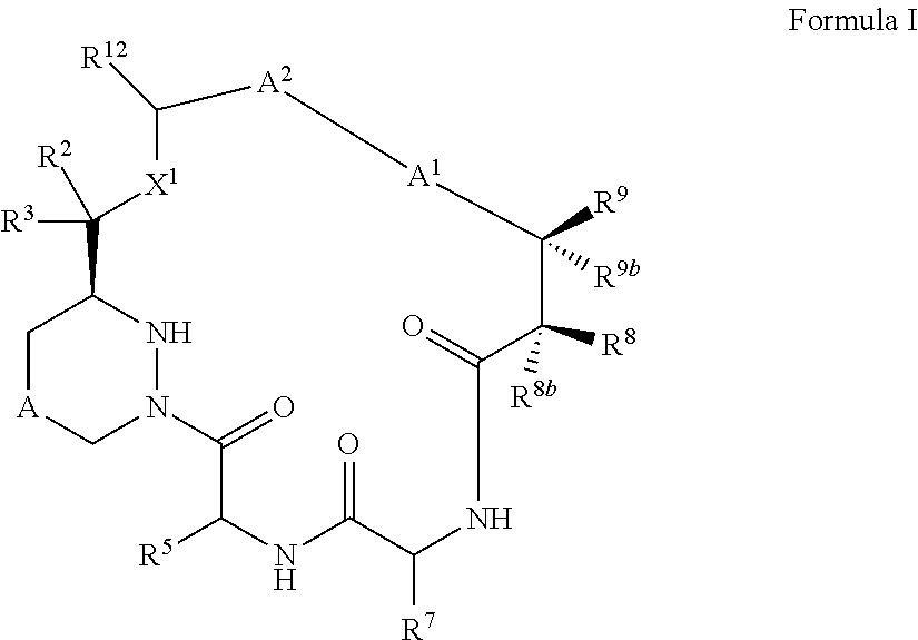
C1[A]CN2NC1C([R2])([R3])[X1]C([R12])[A2][A1]C([R9])([R9b])C([R8b])([R8])C(=O)NC([R7])C(=O)NC([R5])C2=O
